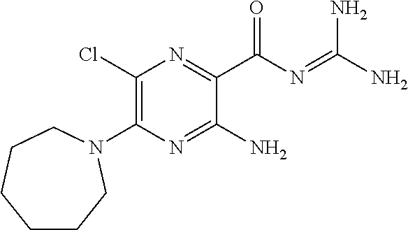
C1(Cl)=C(N2CCCCCC2)N=C(N)C(C(N=C(N)N)=O)=N1
